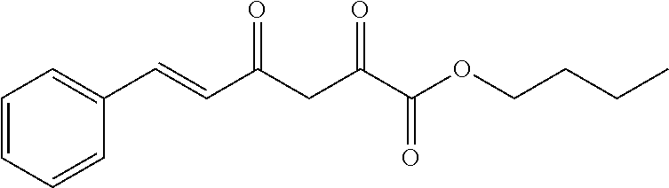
C1=CC=CC(C=CC(CC(C(OCCCC)=O)=O)=O)=C1
